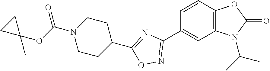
C1=CC2=C(C=C1C1=NOC(C3CCN(C(OC4(C)CC4)=O)CC3)=N1)N(C(C)C)C(=O)O2
